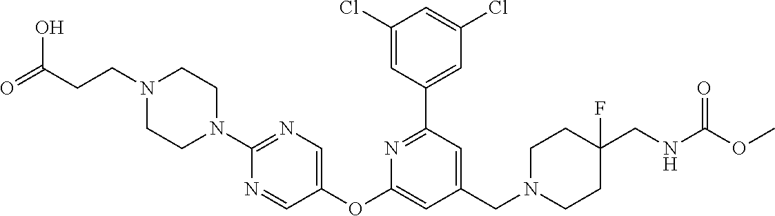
C1(Cl)=CC(C2=NC(OC3=CN=C(N4CCN(CCC(=O)O)CC4)N=C3)=CC(CN3CCC(CNC(=O)OC)(F)CC3)=C2)=CC(Cl)=C1
